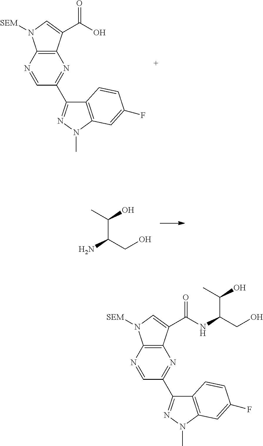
C12=C(N=CC(C3=NN(C)C4=C3C=CC(F)=C4)=N1)N([SEM])C=C2C(O)=O.C(C(CO)N)(C)O.C12=C(N=CC(C3=NN(C)C4=C3C=CC(F)=C4)=N1)N([SEM])C=C2C(NC(CO)C(C)O)=O
